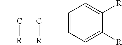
CC(C([R])C)[R].C1=CC=C([R])C([R])=C1
